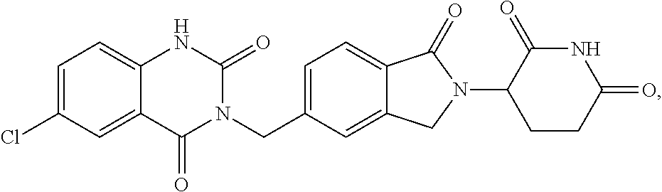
N1(CC2=CC=C3C(=C2)CN(C2CCC(=O)NC2=O)C3=O)C(=O)NC2=CC=C(Cl)C=C2C1=O
